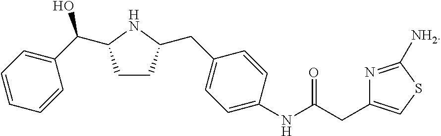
C1CC(CC2=CC=C(NC(CC3=CSC([NH2])=N3)=O)C=C2)NC1C(C1=CC=CC=C1)O
